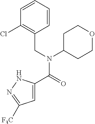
C1=C(C(=O)N(CC2=C(Cl)C=CC=C2)C2CCOCC2)NN=C1[F3C]
